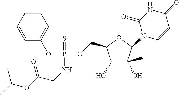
C1(O)C(O)(C)C(N2C=CC(=O)NC2=O)OC1COP(OC1=CC=CC=C1)(=S)NCC(OC(C)C)=O
